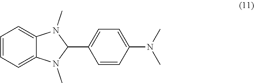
C1=CC=C2C(=C1)N(C)C(C1=CC=C(N(C)C)C=C1)N2C
